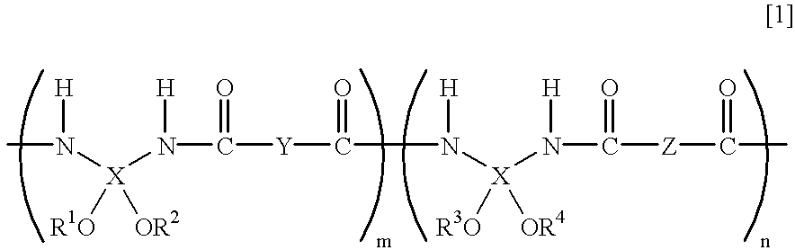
CN([H])[X](N([H])C([Y]C(N([X](N([H])C([Z]C(C)=O)=O)([R3O])[OR4])[H])=O)=O)([R1O])[OR2]
